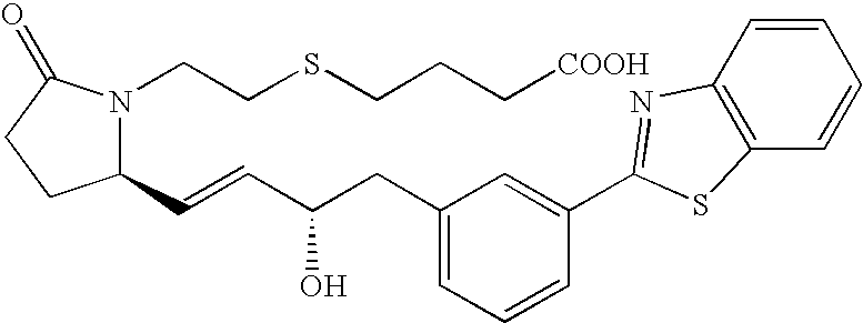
C1(C=CC(CC2=CC=CC(C3=NC4=C(S3)C=CC=C4)=C2)O)N(CCSCCC[COOH])C(=O)CC1
